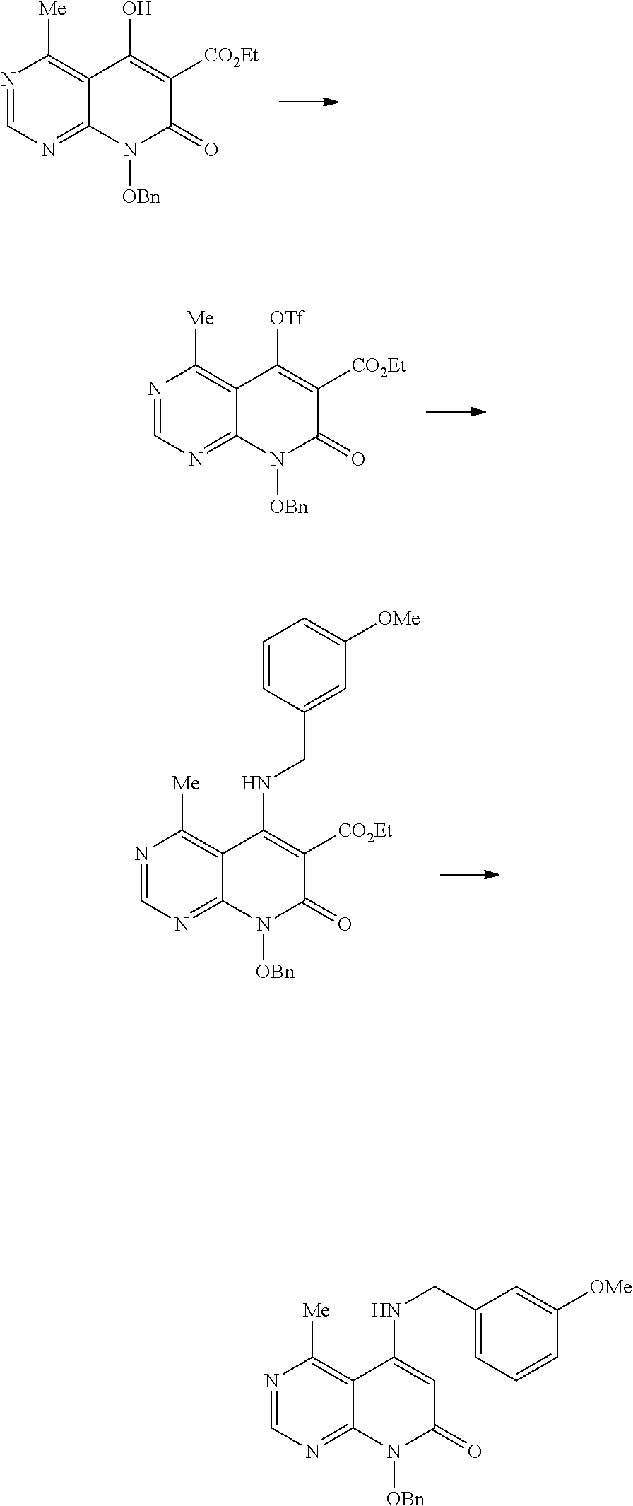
N1=CN=C2C(=C1[Me])C(O)=C([CO2Et])C(=O)N2[OBn].N1=CN=C2C(=C1[Me])C([OTf])=C([CO2Et])C(=O)N2[OBn].N1=CN=C2C(=C1[Me])C(NCC1=CC([OMe])=CC=C1)=C([CO2Et])C(=O)N2[OBn].N1=CN=C2C(=C1[Me])C(NCC1=CC=CC([OMe])=C1)=CC(=O)N2[OBn]
